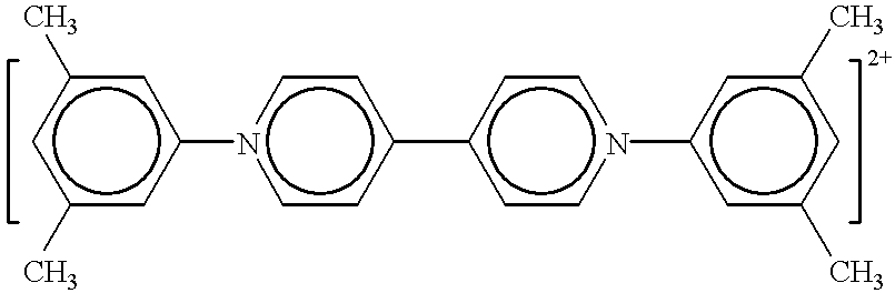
c1c(C)cc(-n2ccc(-c3ccn(-c4cc(C)cc(C)c4)cc3)cc2)cc1C
